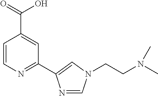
C1=CN=C(C2=CN(CCN(C)C)C=N2)C=C1C(=O)O
